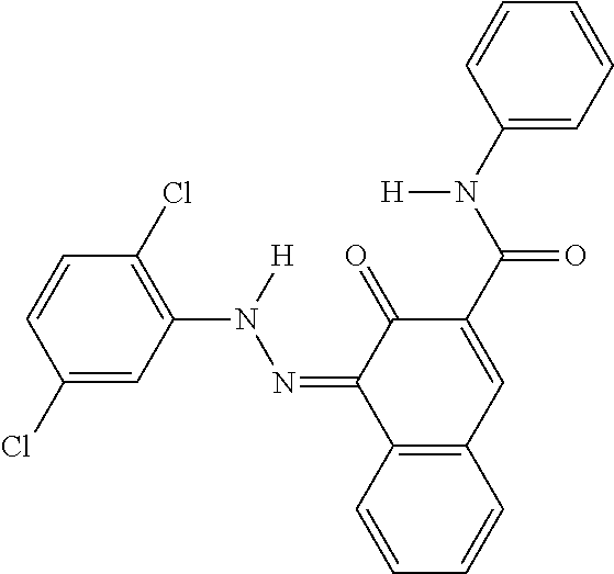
C1(Cl)=CC(N([H])N=C2C3=C(C=C(C(N(C4=CC=CC=C4)[H])=O)C2=O)C=CC=C3)=C(Cl)C=C1
